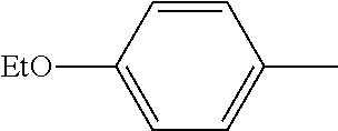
C1=C([EtO])C=CC(C)=C1
